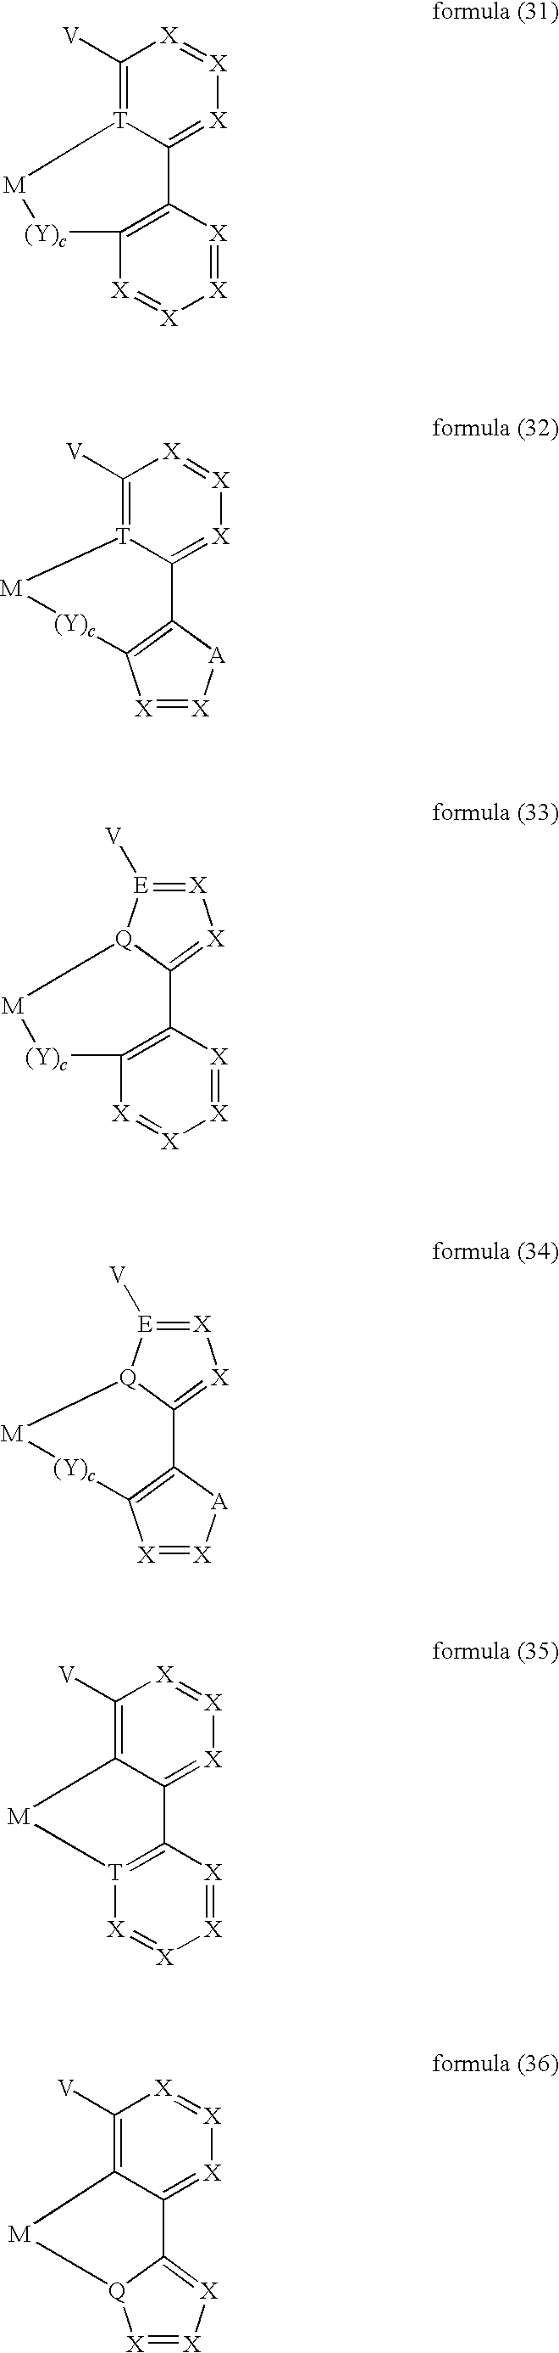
C1([V])=[T]2C(=[X][X]=[X]1)C1=C([X]=[X][X]=[X]1)[(Y)c][M]2.C1([V])=[T]2C(=[X][X]=[X]1)C1=C([X]=[X][A]1)[(Y)c][M]2.C12=[X][X]=[E]([V])[Q]1[M][(Y)c]C1=C2[X]=[X][X]=[X]1.C12=[X][X]=[E]([V])[Q]1[M][(Y)c]C1=C2[A][X]=[X]1.C1([V])=C2C(=[X][X]=[X]1)C1=[T]([X]=[X][X]=[X]1)[M]2.C1([V])=C2C(=[X][X]=[X]1)C1=[X][X]=[X][Q]1[M]2
